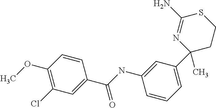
C1(N)=NC(C2=CC=CC(NC(C3=CC(Cl)=C(OC)C=C3)=O)=C2)(C)CCS1
